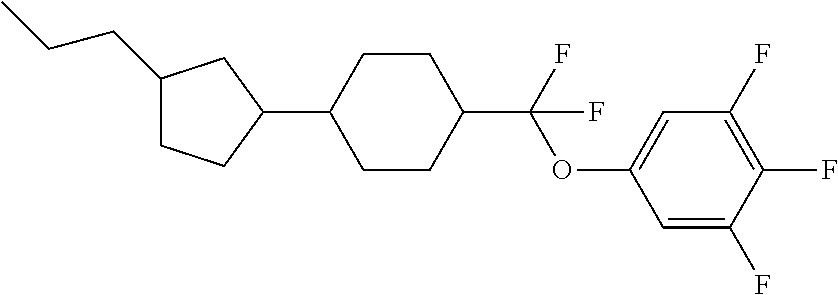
C1(CCC)CCC(C2CCC(C(OC3=CC(F)=C(F)C(F)=C3)(F)F)CC2)C1
